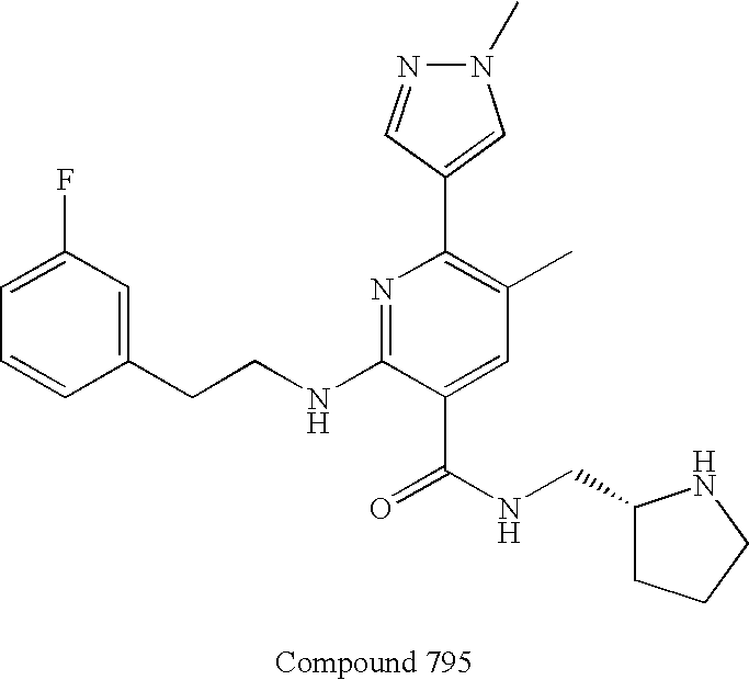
C1=CC(CCNC2=NC(C3=CN(C)N=C3)=C(C)C=C2C(NCC2CCCN2)=O)=CC(F)=C1
